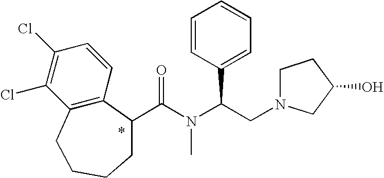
C(N(C(CN1CCC(O)C1)C1=CC=CC=C1)C)(=O)C1C2=C(C(Cl)=C(Cl)C=C2)CCCC1
